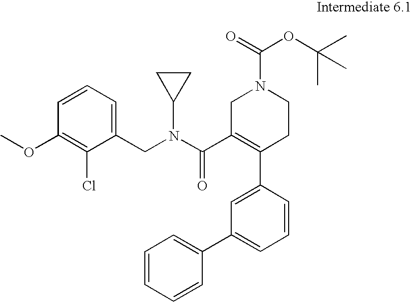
C1=CC(C2=C(C(=O)N(C3CC3)CC3=CC=CC(OC)=C3Cl)CN(C(OC(C)(C)C)=O)CC2)=CC(C2=CC=CC=C2)=C1
